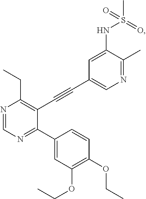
N1=CN=C(C2=CC(OCC)=C(OCC)C=C2)C(C#CC2=CN=C(C)C(NS(C)(=O)=O)=C2)=C1CC
